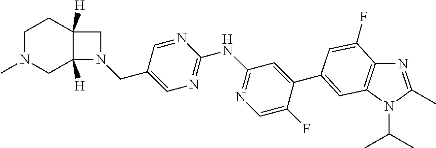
C1N(C)CC2([H])C([H])(C1)CN2CC1=CN=C(NC2=NC=C(F)C(C3=CC4=C(N=C(C)N4C(C)C)C(F)=C3)=C2)N=C1
